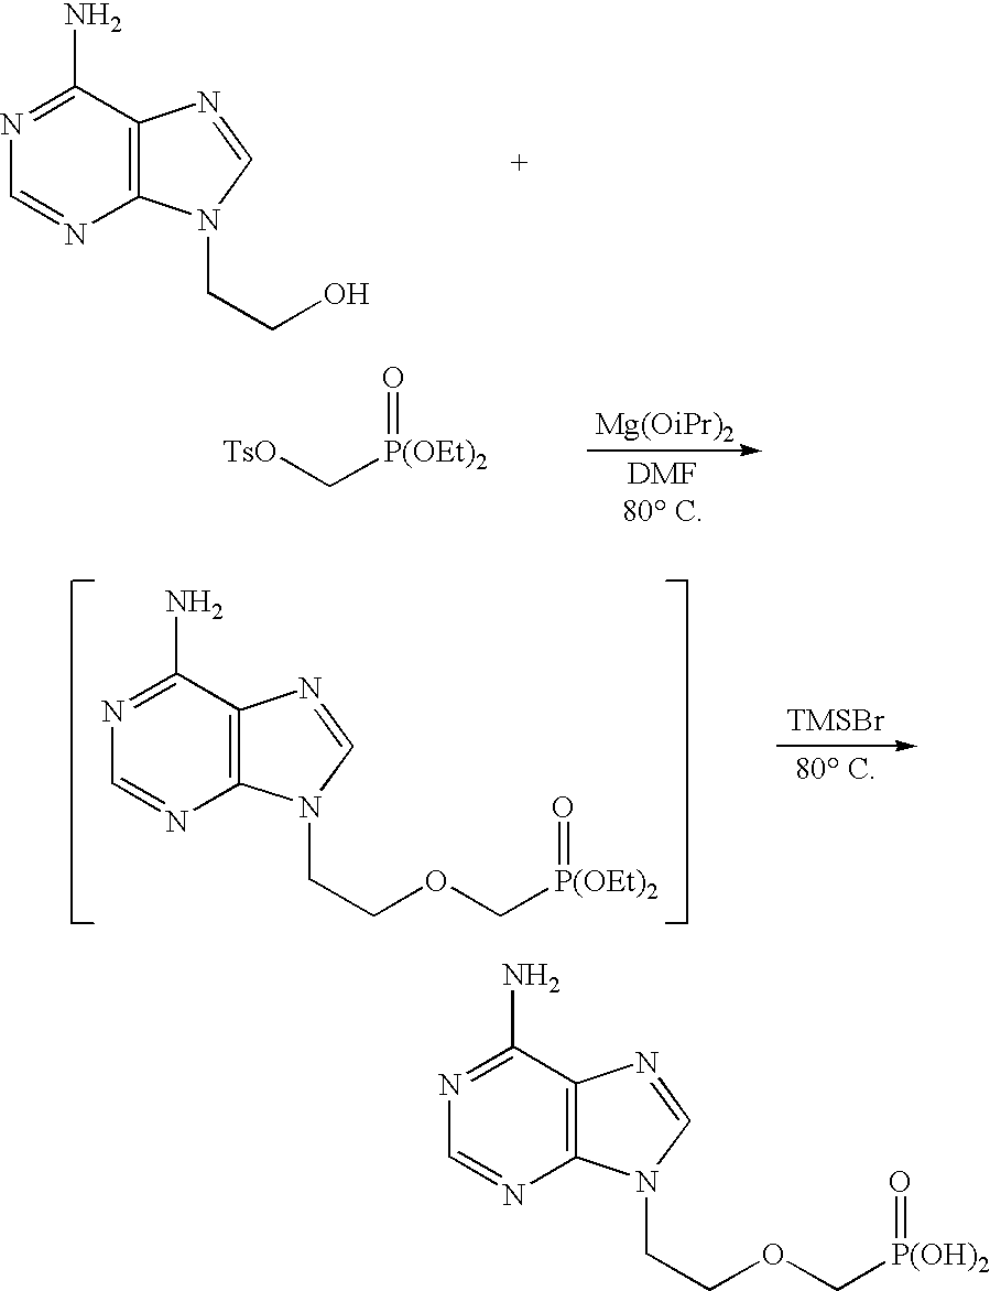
N1=C(N)C2=C(N=C1)N(CCO)C=N2.C([P(OEt)2]=O)[TsO].N1=C(N)C2=C(N=C1)N(CCOC[P(OEt)2]=O)C=N2.[TMSBr].N1=C(N)C2=C(N=C1)N(CCOC[P(OH)2]=O)C=N2
